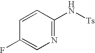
C1(N[Ts])=NC=C(F)C=C1
